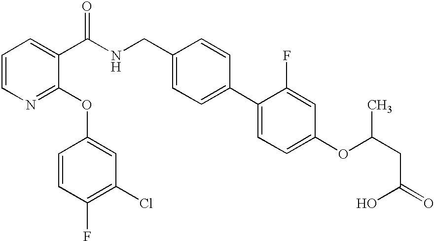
C1=CN=C(OC2=CC(Cl)=C(F)C=C2)C(C(NCC2=CC=C(C3=CC=C(OC(CC(=O)O)C)C=C3F)C=C2)=O)=C1
